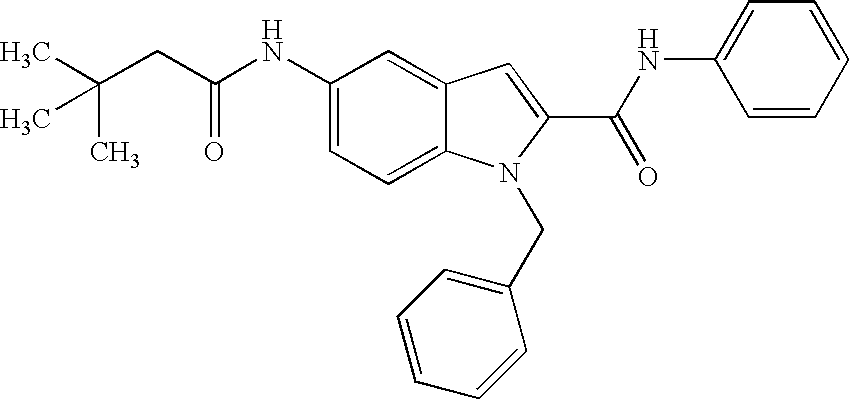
C(C(NC1=CC=C2C(=C1)C=C(C(NC1=CC=CC=C1)=O)N2CC1=CC=CC=C1)=O)C(C)(C)C
